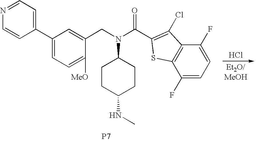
C1(C2=CC=NC=C2)=CC=C([MeO])C(CN(C2CCC(NC)CC2)C(C2=C(Cl)C3=C(C(F)=CC=C3F)S2)=O)=C1.[P7].Cl
